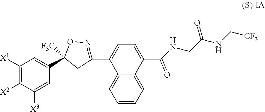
C1=CC=C2C(=C1)C(C1=NOC(C3=CC([X1])=C([X2])C([X3])=C3)([F3C])C1)=CC=C2C(NCC(NC[CF3])=O)=O
